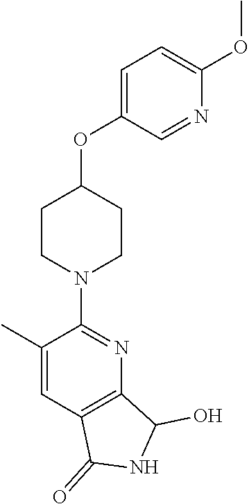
C1CN(C2=NC3=C(C=C2C)C(=O)NC3O)CCC1OC1=CC=C(OC)N=C1
